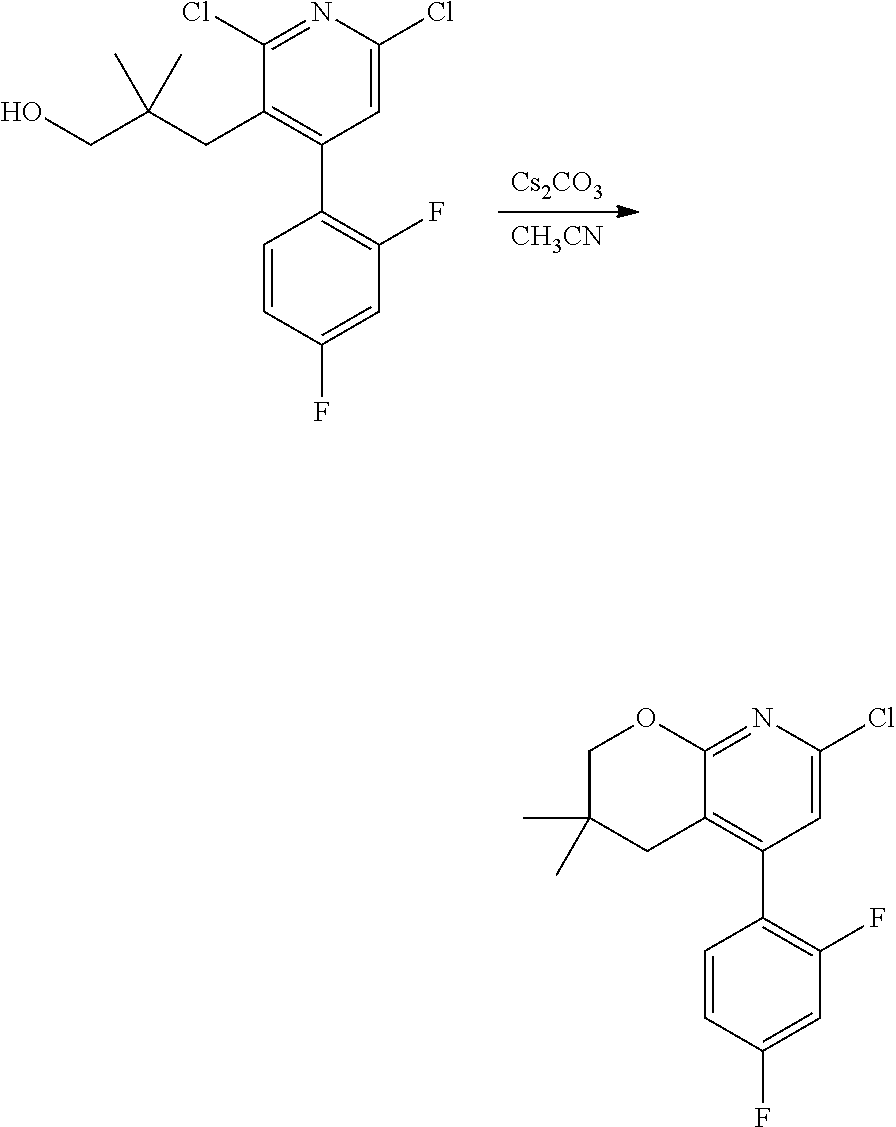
[CH3CN].[Cs2CO3].C1(Cl)=CC(C2=C(F)C=C(F)C=C2)=C(CC(CO)(C)C)C(Cl)=N1.C1(Cl)=CC(C2=C(F)C=C(F)C=C2)=C2C(=N1)OCC(C)(C)C2
